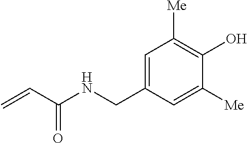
C1=C(CNC(C=C)=O)C=C([Me])C(O)=C1[Me]
